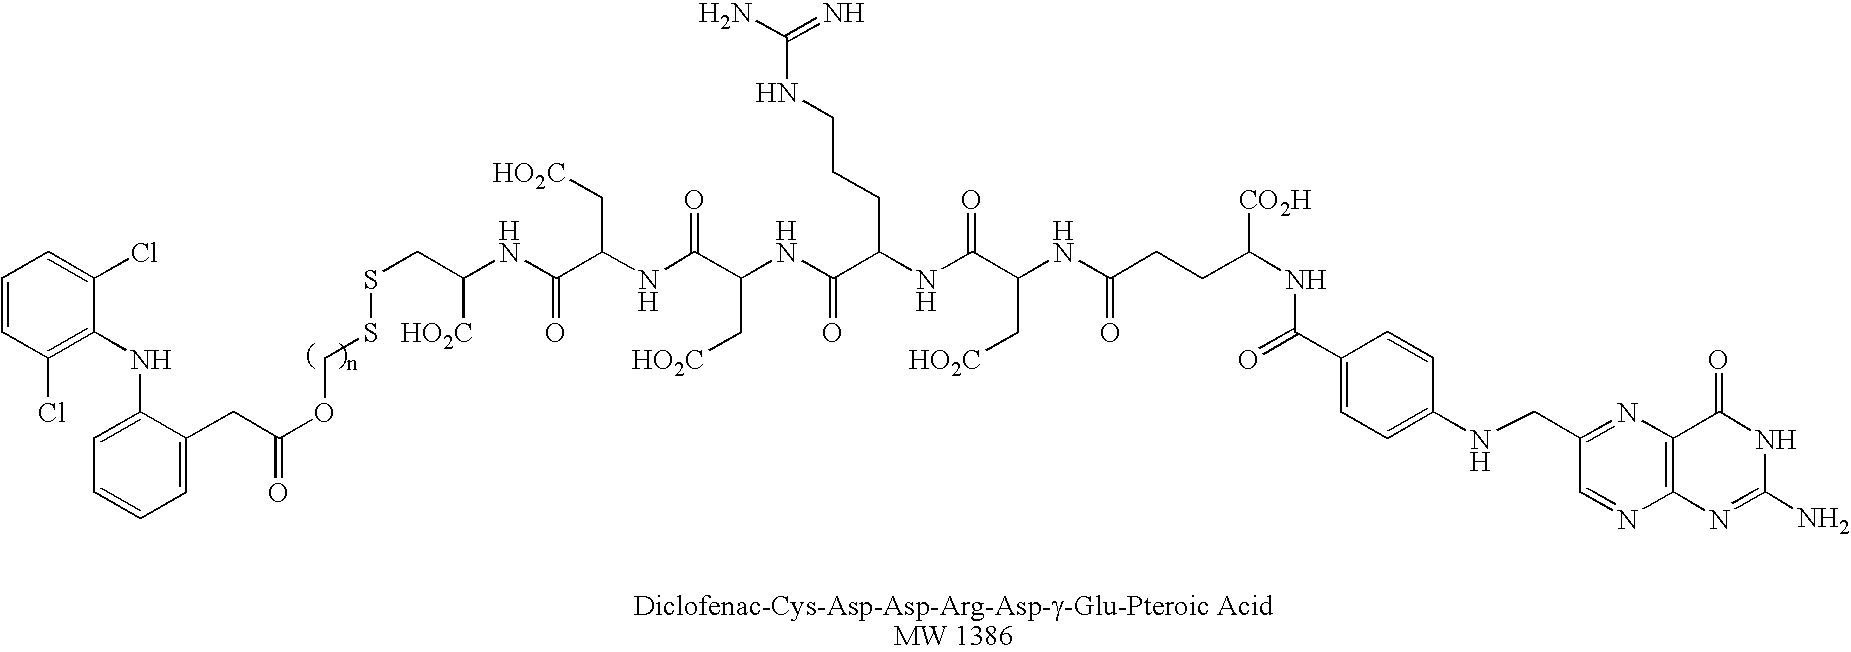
N(CC1=NC2=C(N=C1)N=C(N)NC2=O)C1=CC=C(C(=O)NC(CCC(NC(C(NC(C(=O)NC(C(NC(C(NC([HO2C])CSSCOC(=O)CC2=CC=CC=C2NC2=C(Cl)C=CC=C2Cl)=O)C[HO2C])=O)C[HO2C])CCCNC(=N)N)=O)C[HO2C])=O)[CO2H])C=C1
